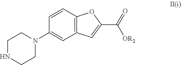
C1=CC2=C(C=C1N1CCNCC1)C=C(C(=O)[OR2])O2
